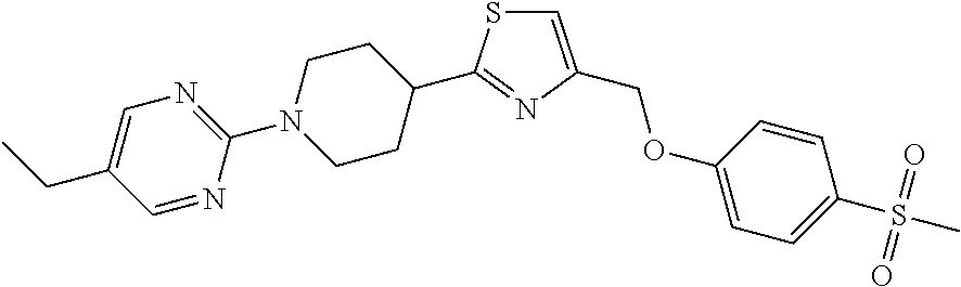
C1=C(COC2=CC=C(S(C)(=O)=O)C=C2)N=C(C2CCN(C3=NC=C(CC)C=N3)CC2)S1
